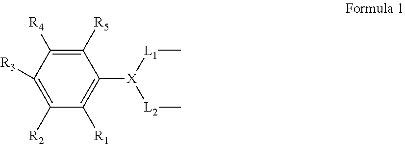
C1([R3])=C([R2])C([R1])=C([X]([L1]C)[L2]C)C([R5])=C1[R4]
